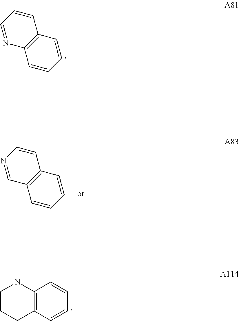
C1=CC=CC2=C1N=CC=C2.C1=CC=CC2=C1C=NC=C2.C12=C(C=CC=C1)CCCN2
